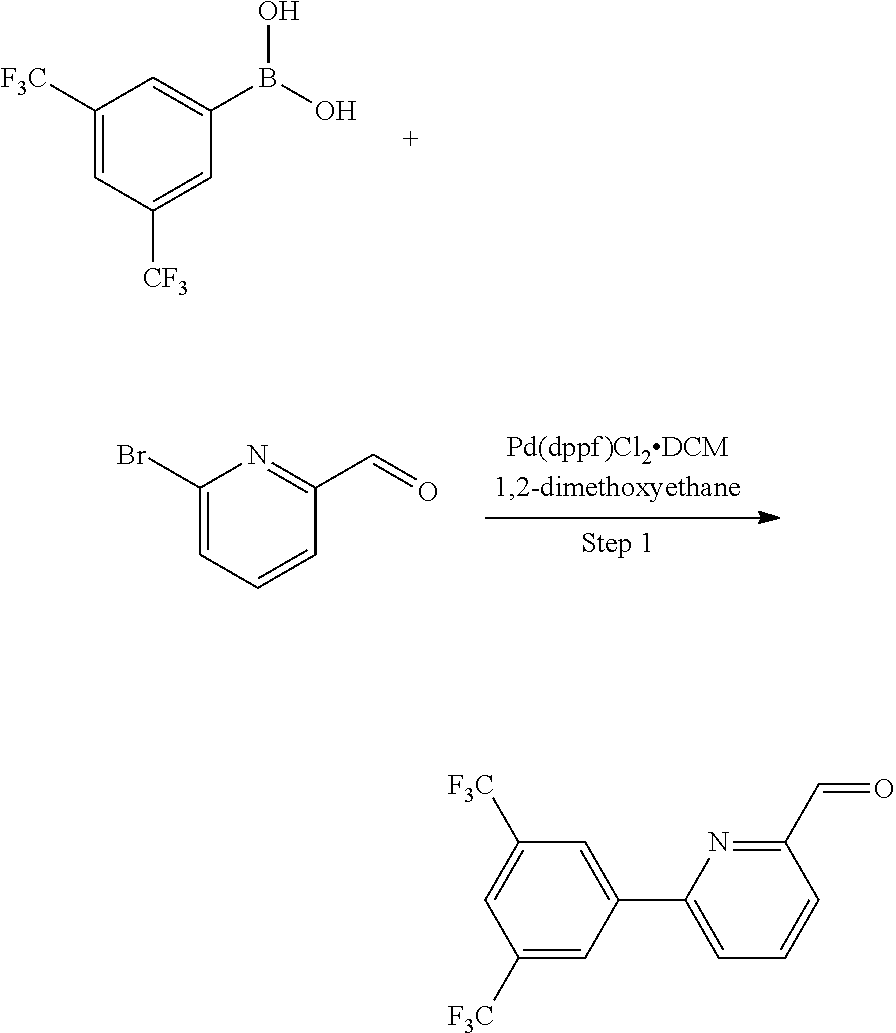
C1([F3C])=CC([CF3])=CC(B(O)O)=C1.C1(Br)=CC=CC(C=O)=N1.C1([F3C])=CC(C2=CC=CC(C=O)=N2)=CC([F3C])=C1
